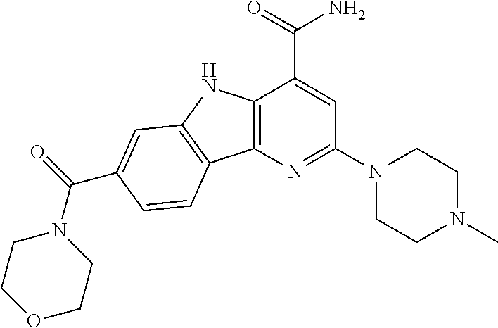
C12=C(N=C(N3CCN(C)CC3)C=C1C(=O)N)C1=C(N2)C=C(C(=O)N2CCOCC2)C=C1
